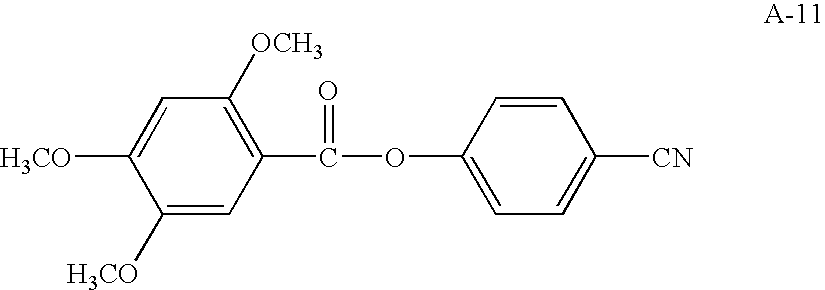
C1([H3CO])=CC([OCH3])=C(C(=O)OC2=CC=C([CN])C=C2)C=C1[H3CO]
